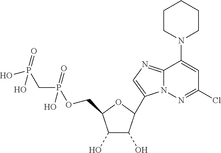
C1(O)C(O)C(C2=CN=C3N2N=C(Cl)C=C3N2CCCCC2)OC1COP(CP(O)(=O)O)(=O)O
